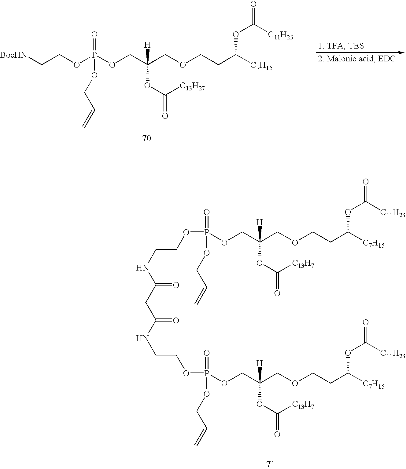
C(COCCC([C7H15])OC(=O)[C11H23])(COP(=O)(OCC=C)OCCNC(=O)CC(NCCOP(=O)(OCC=C)OCC(COCCC([C7H15])OC(=O)[C11H23])(OC([C13H7])=O)[H])=O)(OC([C13H7])=O)[H].C(OCCC([C7H15])OC(=O)[C11H23])C(COP(=O)(OCC=C)OCC[BocHN])(OC([C13H27])=O)[H]
